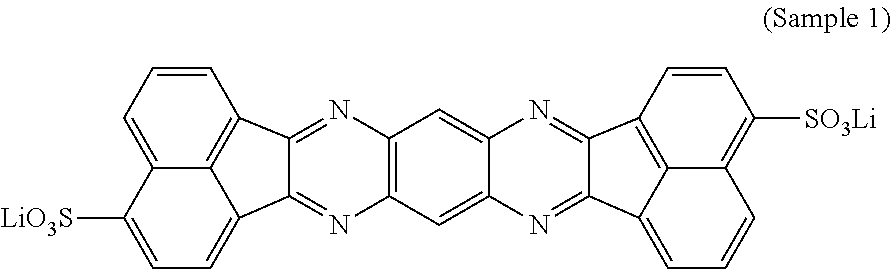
C12=NC3=C(N=C1C1=CC=C([LiO3S])C4=CC=CC2=C41)C=C1C(=C3)N=C2C(=N1)C1=CC=CC3=C([SO3Li])C=CC2=C31
